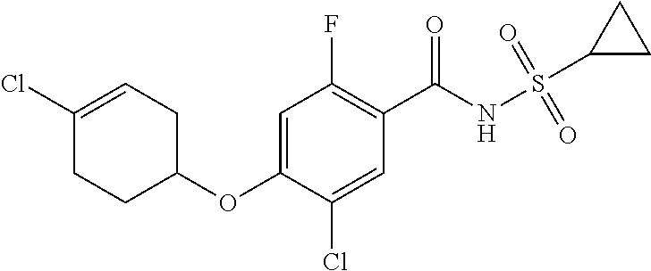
C1=C(OC2CC=C(Cl)CC2)C(Cl)=CC(C(NS(=O)(=O)C2CC2)=O)=C1F
